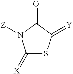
C1(=[X])SC(=[Y])C(=O)N1[Z]
